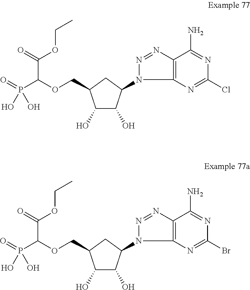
OC1C(O)C(N2C3=C(N=N2)C(N)=NC(Cl)=N3)CC1COC(P(O)(O)=O)C(OCC)=O.OC1C(O)C(N2C3=C(N=N2)C(N)=NC(Br)=N3)CC1COC(P(O)(O)=O)C(OCC)=O
